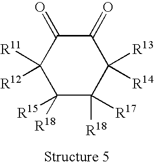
C1([R18])([R15])C([R18])([R17])C([R13])([R14])C(=O)C(=O)C1([R11])[R12]
